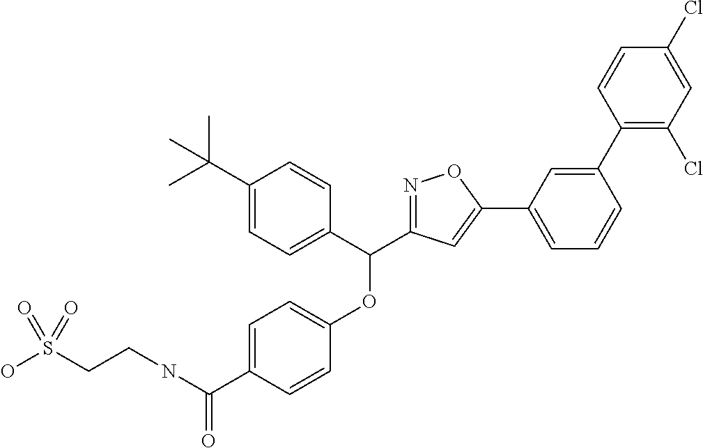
C1=C(C(NCCS(O)(=O)=O)=O)C=CC(OC(C2=CC=C(C(C)(C)C)C=C2)C2=NOC(C3=CC=CC(C4=C(Cl)C=C(Cl)C=C4)=C3)=C2)=C1
